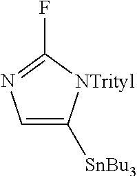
C1=C([SnBu3])[NTrityl]C(F)=N1
